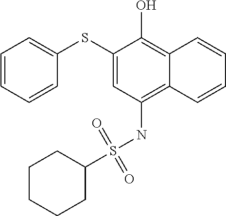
C1(SC2=CC=CC=C2)=CC(NS(C2CCCCC2)(=O)=O)=C2C(=C1O)C=CC=C2
